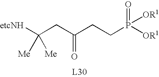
[etcNH]C(CC(CCP([OR1])(=O)[OR1])=O)([Me])[Me]
